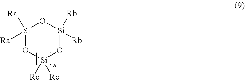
[Si]1([Ra])([Ra])O[Si]([Rc])([Rc])O[Si]([Rb])([Rb])O1
